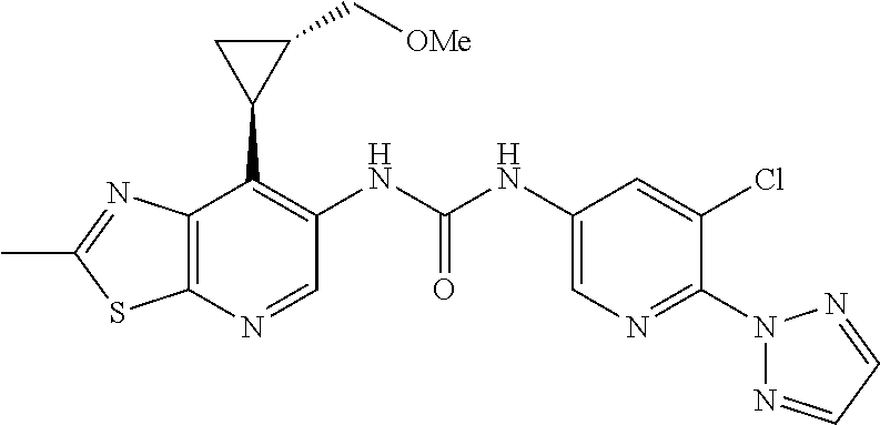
N1=C(C)SC2=C1C(C1C(C[OMe])C1)=C(NC(NC1=CN=C(N3N=CC=N3)C(Cl)=C1)=O)C=N2
